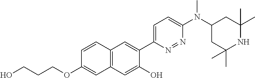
C12=C(C=C(O)C(C3=CC=C(N(C4CC(C)(C)NC(C)(C)C4)C)N=N3)=C1)C=C(OCCCO)C=C2
